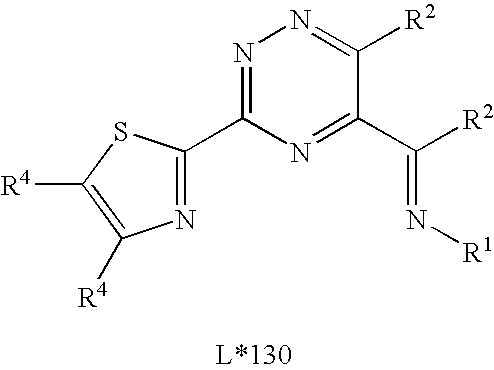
N1=C(C2=NC([R4])=C([R4])S2)N=C(C([R2])=N[R1])C([R2])=N1
